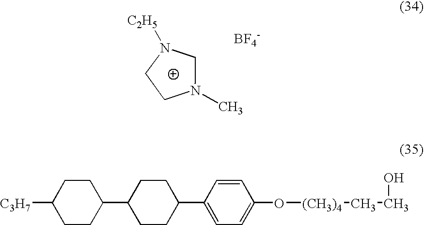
C1N(C)CN([C2H5])C1.[BF4-].C1CC(C2CCC(C3=CC=C(O[(CH3)4]CCO)C=C3)CC2)CCC1[C3H7]
